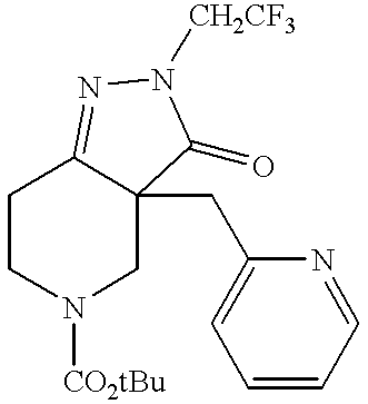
C1CN([CO2tBu])CC2(CC3=CC=CC=N3)C1=NN([CH2CF3])C2=O
